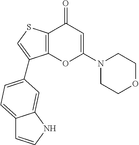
C12=C(SC=C1C1=CC=C3C=CNC3=C1)C(=O)C=C(N1CCOCC1)O2
